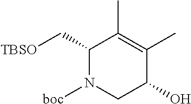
C1(C[TBSO])N([boc])CC(O)C(C)=C1C
